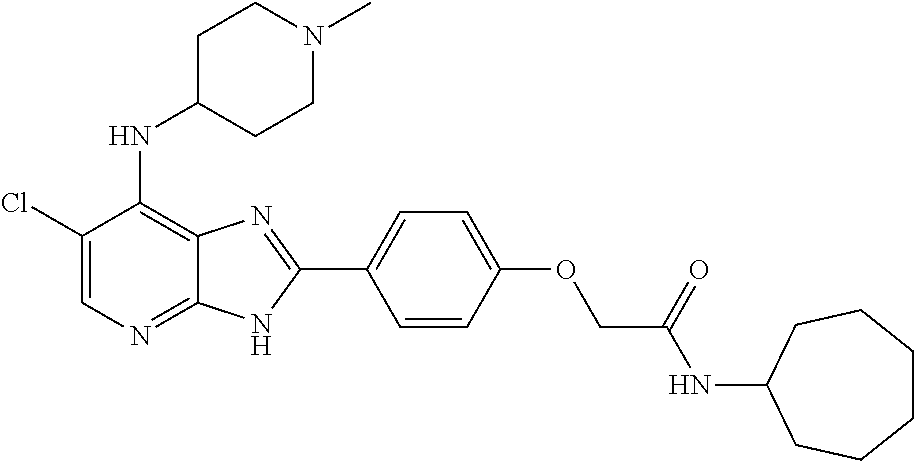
C1(Cl)=CN=C2C(=C1NC1CCN(C)CC1)N=C(C1=CC=C(OCC(NC3CCCCCC3)=O)C=C1)N2
